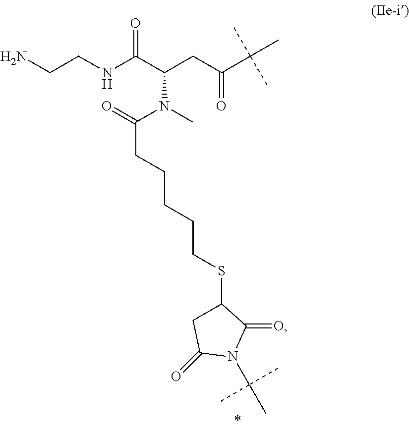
NCCNC(C(CC(C(C)(C)C)=O)N(C)C(=O)CCCCCSC1CC(=O)N(C(C)(C)C)C1=O)=O
